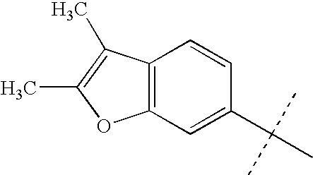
C1(C(C)(C)C)=CC2=C(C=C1)C(C)=C(C)O2
